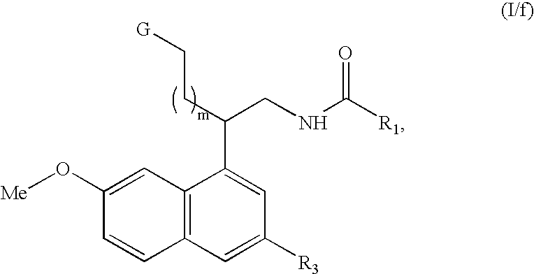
C12=C(C=C([R3])C=C1C(CC[G])CNC([R1])=O)C=CC(O[Me])=C2
